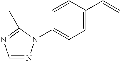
C1=NN(C2=CC=C(C=C)C=C2)C(C)=N1
